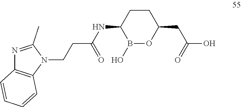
C1CC(NC(CCN2C(C)=NC3=C2C=CC=C3)=O)B(O)OC1CC(O)=O
